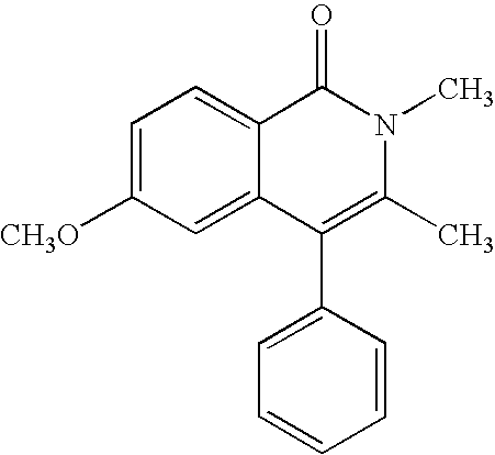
C1=C([CH3O])C=C2C(=C1)C(=O)N(C)C(C)=C2C1=CC=CC=C1
